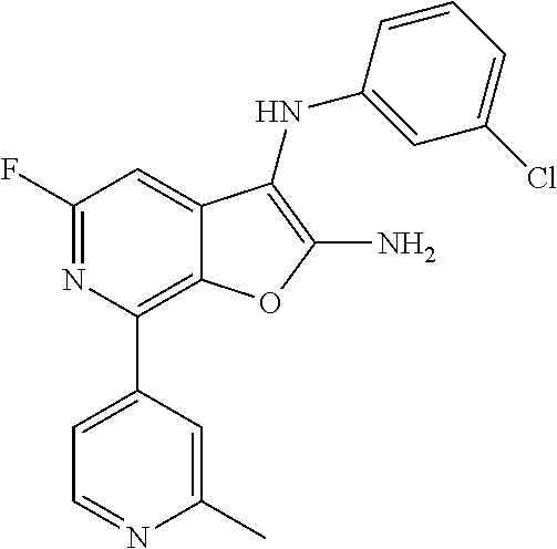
N1=C(F)C=C2C(=C1C1=CC=NC(C)=C1)OC(N)=C2NC1=CC(Cl)=CC=C1
